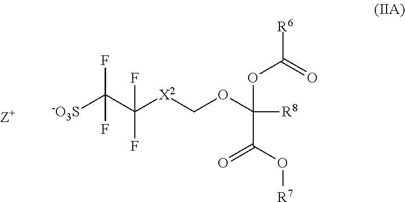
[-O3S]C(C([X2]COC([R8])(OC(=O)[R6])C(O[R7])=O)(F)F)(F)F
